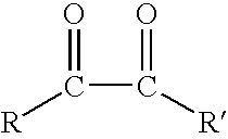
O=C(C(=O)[R])[R]
